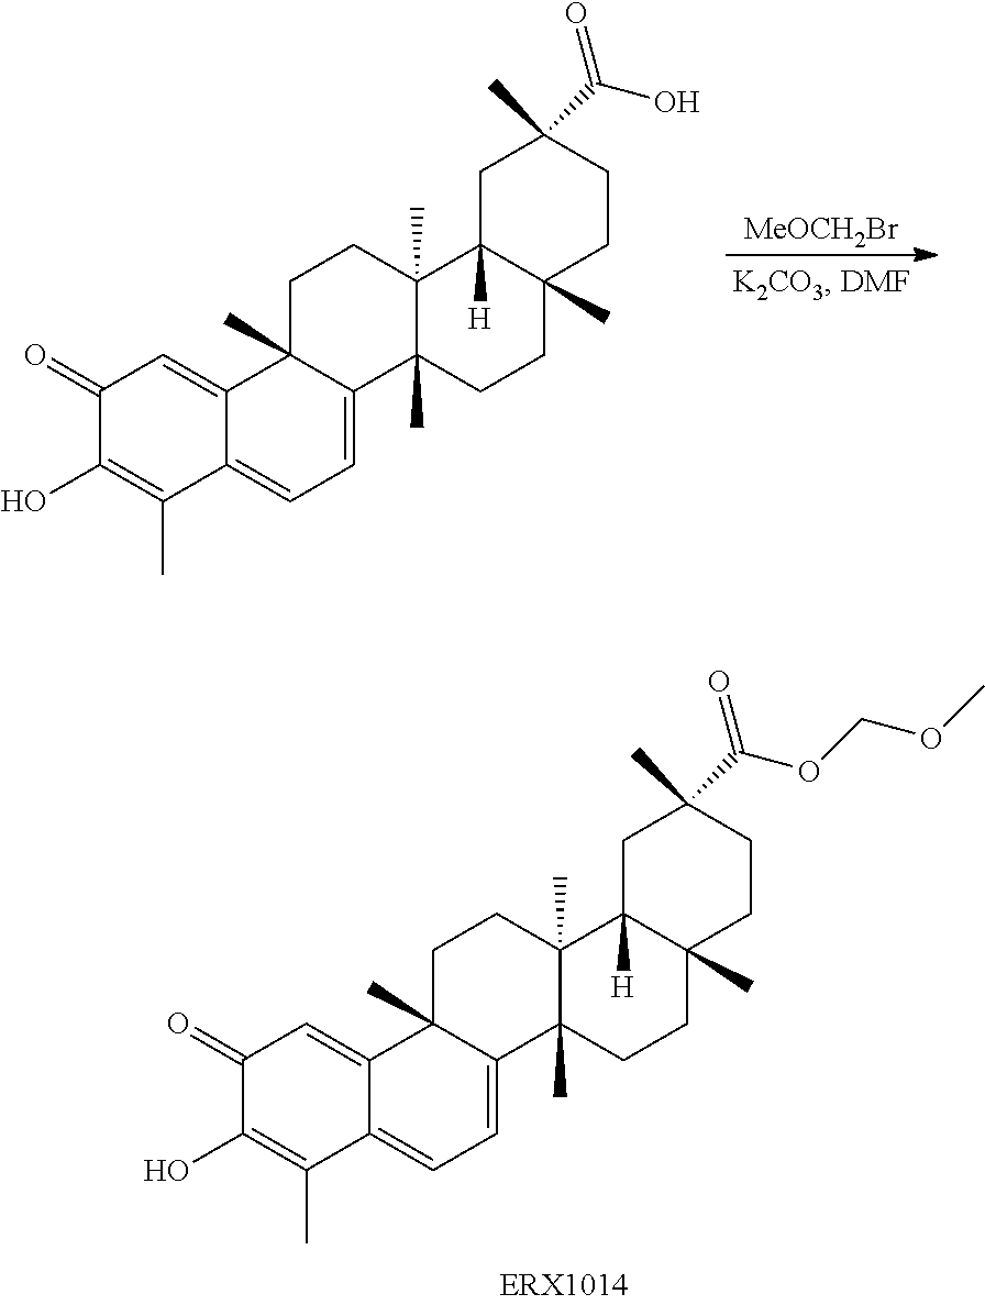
C1(=O)C(O)=C(C)C2=CC=C3C(C)(C2=C1)CCC1(C)C3(C)CCC2(C)C1([H])CC(C)(C(OCOC)=O)CC2.C1(=O)C(O)=C(C)C2=CC=C3C(C)(C2=C1)CCC1(C)C3(C)CCC2(C)C1([H])CC(C)(C(O)=O)CC2.[MeOCH2Br]
